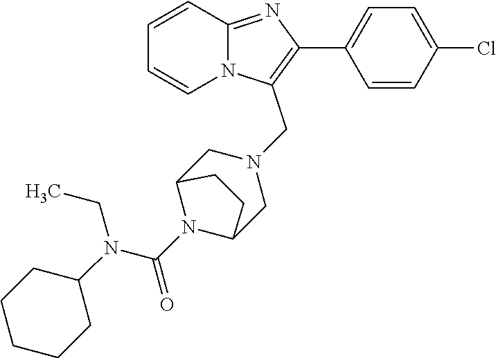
C1=CC=CN2C1=NC(C1=CC=C(Cl)C=C1)=C2CN1CC2N(C(N(CC)C3CCCCC3)=O)C(C1)CC2
